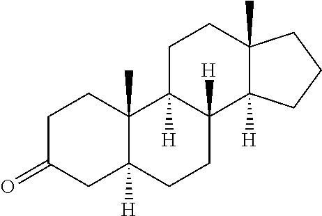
C1C(=O)CC2([H])C(C)(C1)C1([H])C([H])(CC2)C2([H])C(C)(CC1)CCC2
